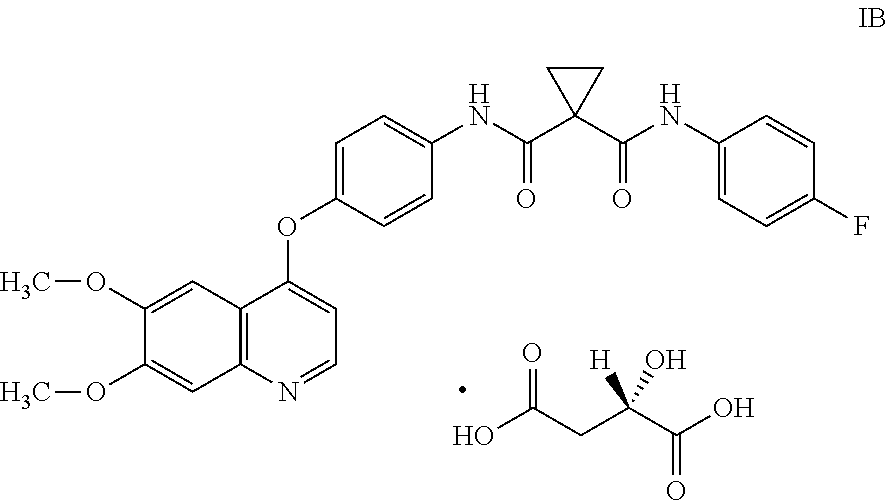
C12=C(N=CC=C1OC1=CC=C(NC(C3(C(NC4=CC=C(F)C=C4)=O)CC3)=O)C=C1)C=C(OC)C(OC)=C2.O=C(CC(C(O)=O)(O)[H])O
